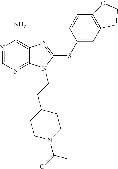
N1=CN=C2C(=C1N)N=C(SC1=CC3=C(C=C1)OCC3)N2CCC1CCN(C(=O)C)CC1
